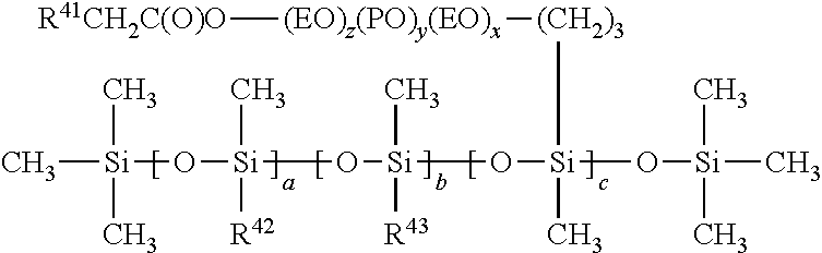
C[Si](C)(O[Si](O[Si](O[Si](O[Si](C)(C)C)(C)[(CH2)3][(EO)z(PO)y(EO)x][R41CH2C(O)O])(C)[R43])(C)[R42])C
